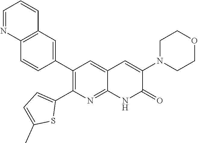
C12=C(C=C(C3=C(C4=CC=C(C)S4)N=C4C(=C3)C=C(N3CCOCC3)C(=O)N4)C=C1)C=CC=N2
